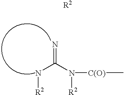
N(C(N([R2])[C(O)]C)=N)[R2].[R2]
